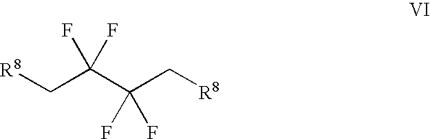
[R8]CC(C(C[R8])(F)F)(F)F
